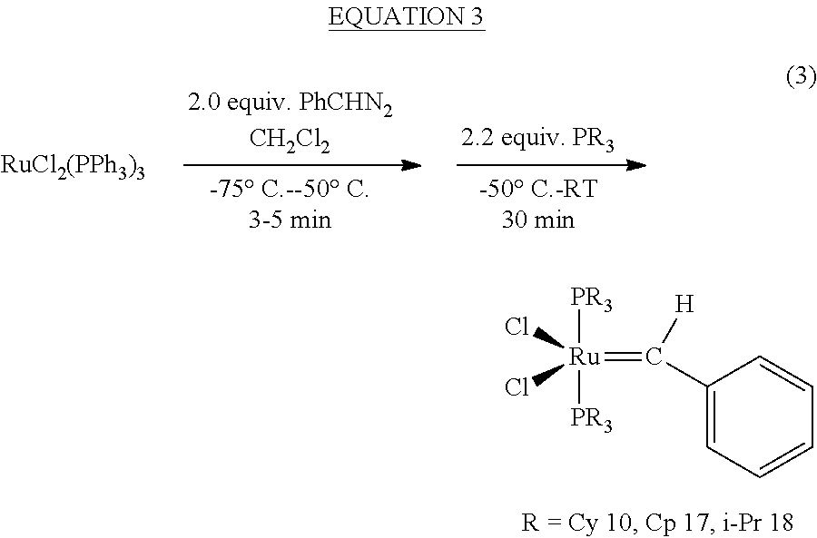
[2.0 equiv. PhCHN2CH2Cl2].[RuCl2(PPh3)3].[2.2 equiv. PR3].[PR3][Ru]([PR3])(=C([H])C1=CC=CC=C1)(Cl)Cl
